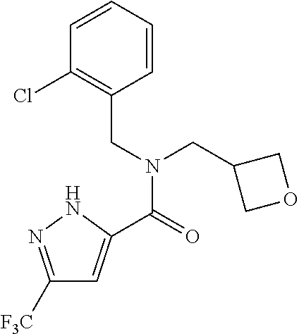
C1([F3C])=NNC(C(=O)N(CC2=C(Cl)C=CC=C2)CC2COC2)=C1
